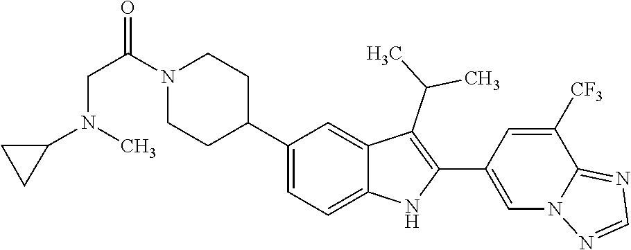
C1(C2CCN(C(=O)CN(C3CC3)C)CC2)=CC=C2C(=C1)C(C(C)C)=C(C1=CN3C(=NC=N3)C([CF3])=C1)N2
